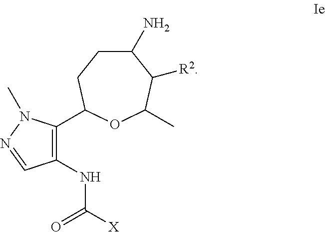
C1(NC([X])=O)=C(C2CCC(N)C([R2])C(C)O2)N(C)N=C1
